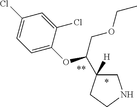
C1C([H])(C(OC2=CC=C(Cl)C=C2Cl)COCC)CCN1
